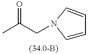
C1=CC=CN1CC(C)=O
